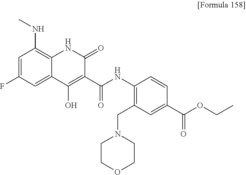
N(C1=C2C(=CC(F)=C1)C(O)=C(C(NC1=C(CN3CCOCC3)C=C(C(OCC)=O)C=C1)=O)C(=O)N2)C
